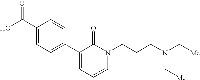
OC(C1=CC=C(C2=CC=CN(CCCN(C[Me])C[Me])C2=O)C=C1)=O
